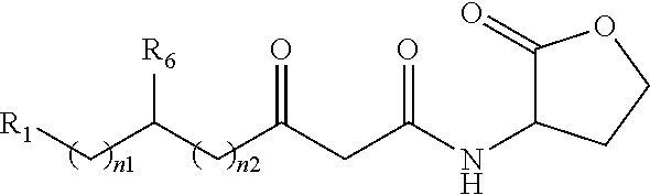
[R1]CC(CC(CC(NC1C(=O)OCC1)=O)=O)[R6]
